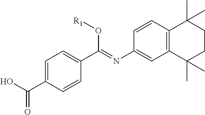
C1=C(C(O)=O)C=CC(C(=NC2=CC3=C(C=C2)C(C)(C)CCC3(C)C)O[R1])=C1
